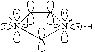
C1NCNC1.[H]
